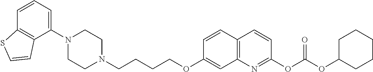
C1=CC2=C(C(N3CCN(CCCCOC4=CC5=C(C=C4)C=CC(OC(OC4CCCCC4)=O)=N5)CC3)=C1)C=CS2
